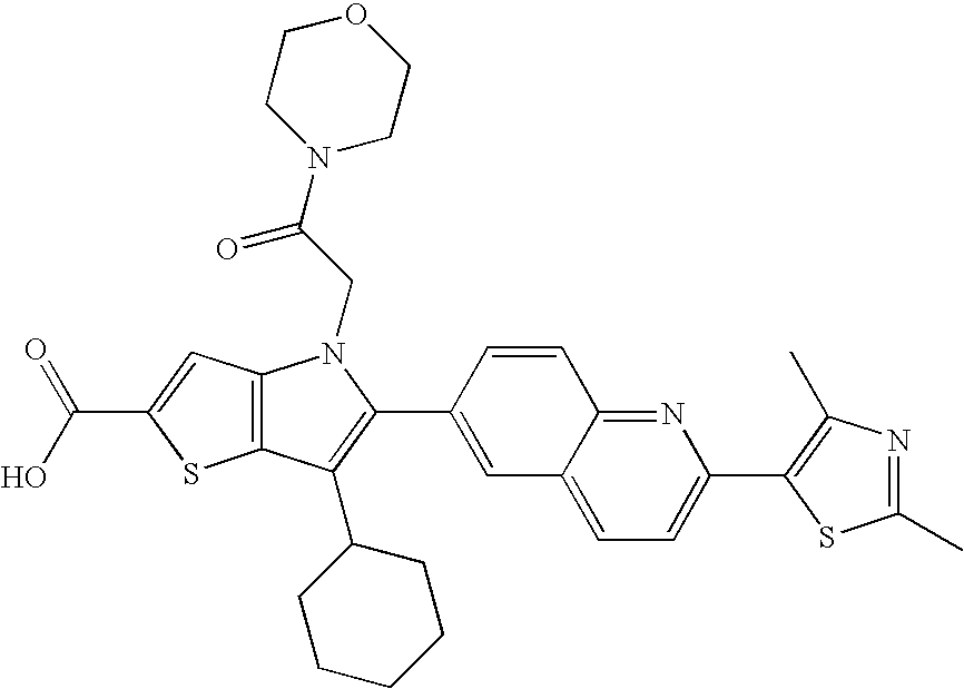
C(C1=CC2=C(S1)C(C1CCCCC1)=C(C1=CC3=CC=C(C4=C(C)N=C(C)S4)N=C3C=C1)N2CC(N1CCOCC1)=O)(O)=O
